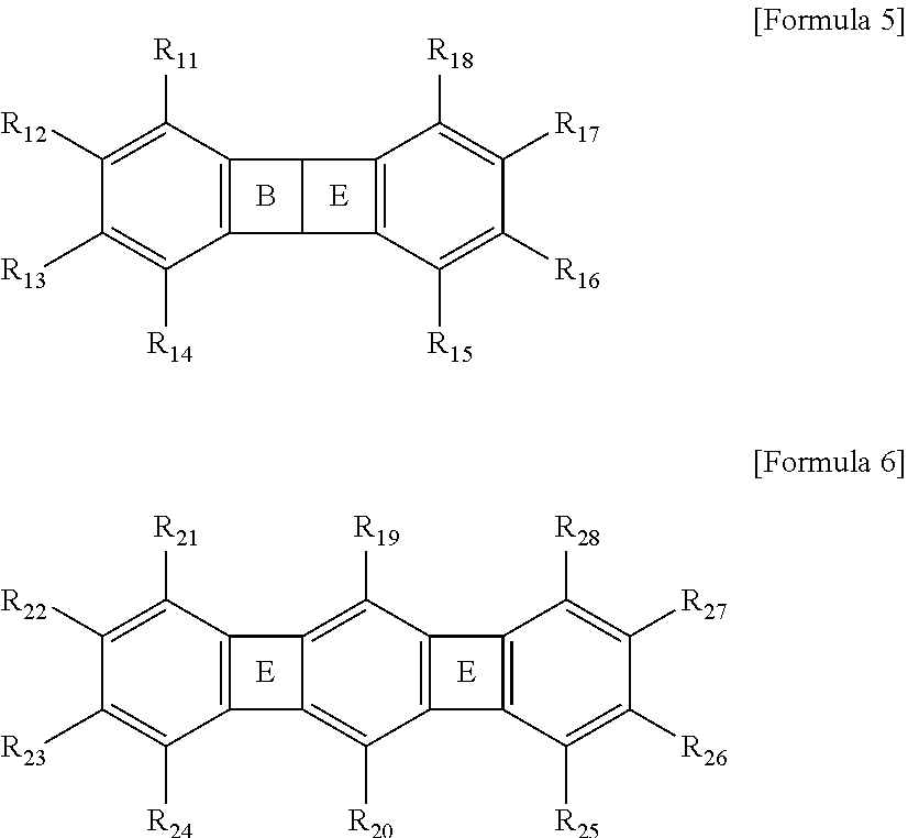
C12=C(C([R11])=C([R12])C([R13])=C1[R14])C1C2C2=C1C([R18])=C([R17])C([R16])=C2[R15].B.[E].C12=C(C([R21])=C([R22])C([R23])=C1[R24])C1=C([R19])C3=C(C([R20])=C21)C1=C3C([R28])=C([R27])C([R26])=C1[R25].[E]
